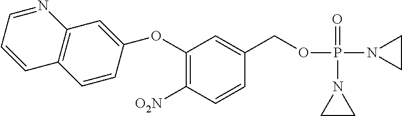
C1(OC2=CC3=C(C=CC=N3)C=C2)=C([O2N])C=CC(COP(N2CC2)(=O)N2CC2)=C1
